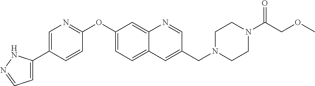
C1=C(C2=CN=C(OC3=CC=C4C(=C3)N=CC(CN3CCN(C(COC)=O)CC3)=C4)C=C2)NN=C1
